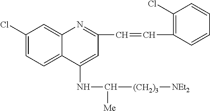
C1(Cl)=CC=C2C(=C1)N=C(C=CC1=C(Cl)C=CC=C1)C=C2NC([(CH2)3][NEt2])[Me]
